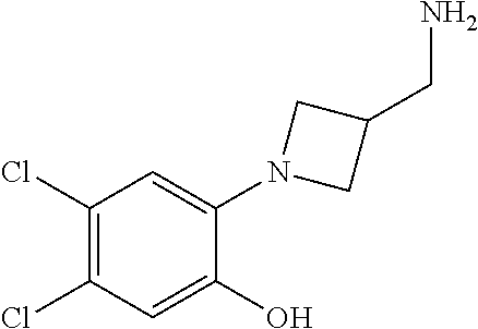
C1(Cl)=C(Cl)C=C(O)C(N2CC(CN)C2)=C1
